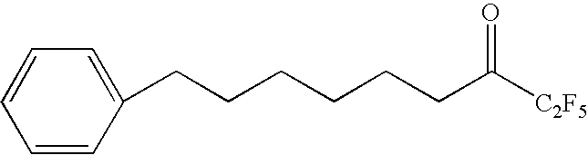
C1=CC(CCCCCCC([C2F5])=O)=CC=C1
